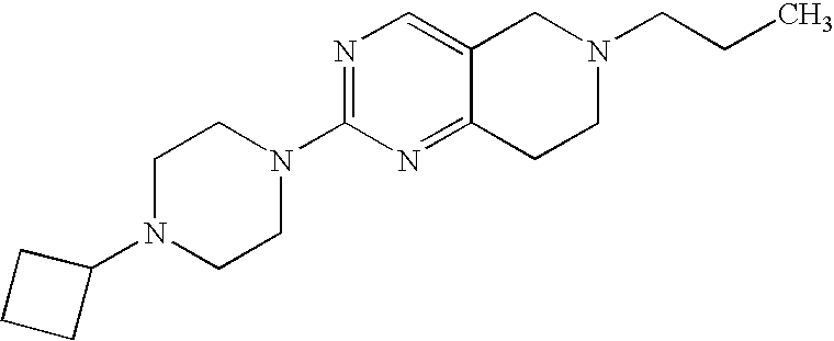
C1N(C2CCC2)CCN(C2=NC=C3C(=N2)CCN(CCC)C3)C1
